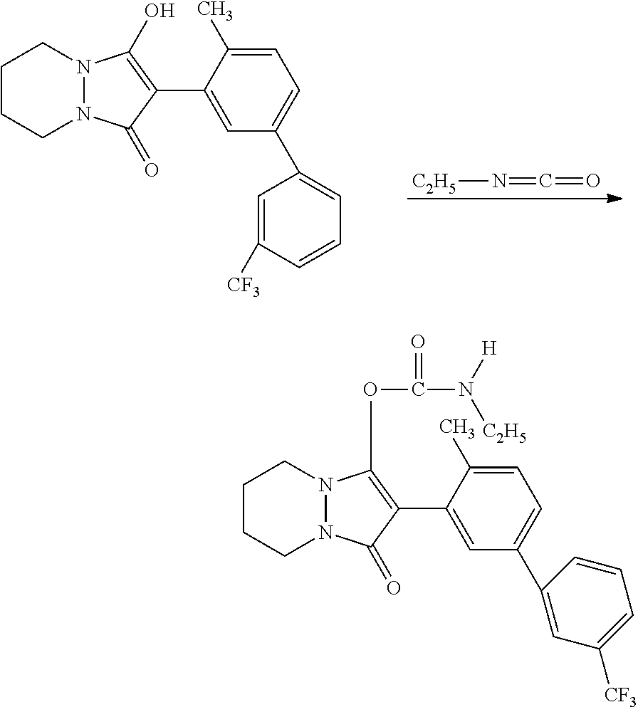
[C2H5]N=C=O.C1CCN2N(C1)C(O)=C(C1=CC(C3=CC=CC([CF3])=C3)=CC=C1C)C2=O.C1CCN2N(C1)C(OC(=O)N([H])[C2H5])=C(C1=CC(C3=CC([CF3])=CC=C3)=CC=C1C)C2=O
